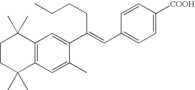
C1CC(C)(C)C2=C(C1(C)C)C=C(C(=CC1=CC=C([COOH])C=C1)CCCC)C(C)=C2
